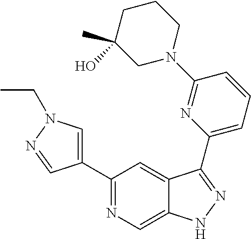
C1(C2=CN(CC)N=C2)=NC=C2C(=C1)C(C1=CC=CC(N3CCCC(C)(O)C3)=N1)=NN2
